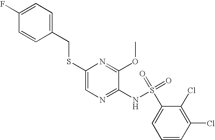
C1(SCC2=CC=C(F)C=C2)=CN=C(NS(C2=CC=CC(Cl)=C2Cl)(=O)=O)C(OC)=N1
